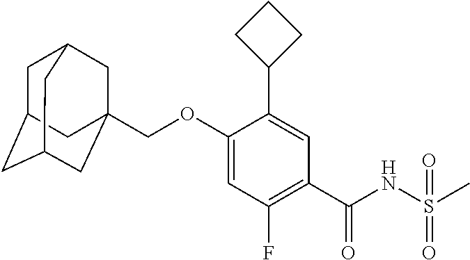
C(OC1=CC(F)=C(C(NS(=O)(=O)C)=O)C=C1C1CCC1)C12CC3CC(CC(C1)C3)C2
